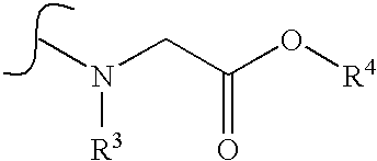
N(C)(CC(O[R4])=O)[R3]
